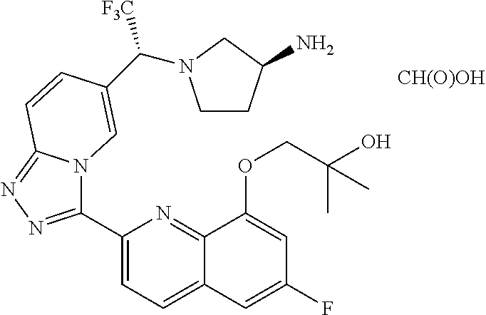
C1(C2=NN=C3N2C=C(C(N2CCC(N)C2)[F3C])C=C3)=CC=C2C(=N1)C(OCC(O)(C)C)=CC(F)=C2.[CH(O)OH]
